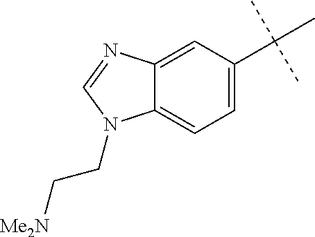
C12=CC=C(C(C)(C)C)C=C1N=CN2CC[Me2N]
